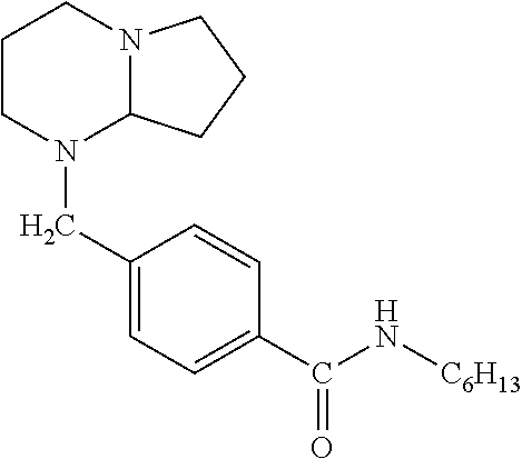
C1(CN2C3N(CCC2)CCC3)=CC=C(C(N[C6H13])=O)C=C1
